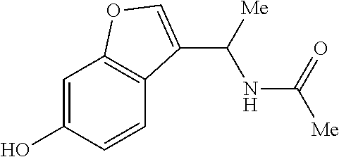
C1=C(O)C=CC2=C1OC=C2C([Me])NC([Me])=O
